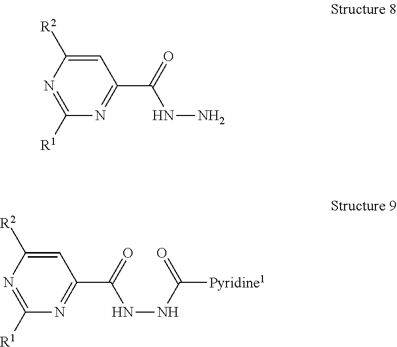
C1=C([R2])N=C([R1])N=C1C(=O)NN.C1=C([R2])N=C([R1])N=C1C(=O)NNC([Pyridine1])=O
